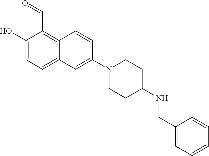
C1(O)=CC=C2C(=C1C=O)C=CC(N1CCC(NCC3=CC=CC=C3)CC1)=C2
